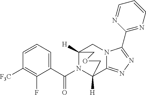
C1=CC=C(C(N2C3([H])C4=NN=C(C5=NC=CC=N5)N4CC2([H])COC3)=O)C(F)=C1[F3C]
